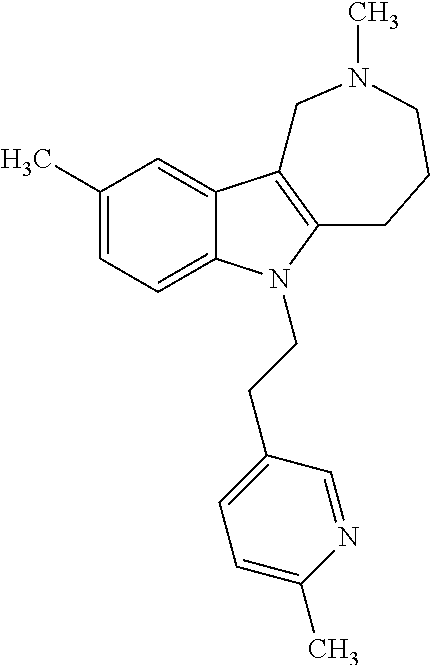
C1(C)=CC=C2C(=C1)C1=C(CCCN(C)C1)N2CCC1=CC=C(C)N=C1
